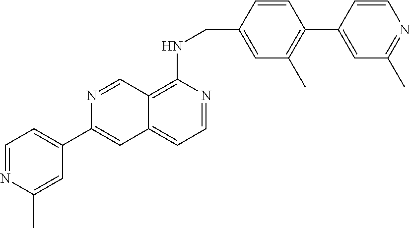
C1=NC(C)=CC(C2=CC3=CC=NC(NCC4=CC(C)=C(C5=CC(C)=NC=C5)C=C4)=C3C=N2)=C1
